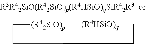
[(R42SiO)p]1[(R4HSiO)q]CCCC1
